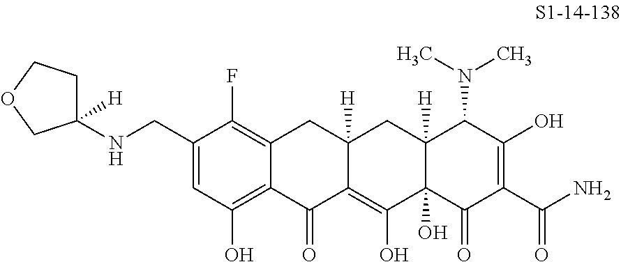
C1(CNC2([H])CCOC2)=CC(O)=C2C(=C1F)CC1([H])C(=C(O)C3(O)C([H])(C1)C(N(C)C)C(O)=C(C(=O)N)C3=O)C2=O
